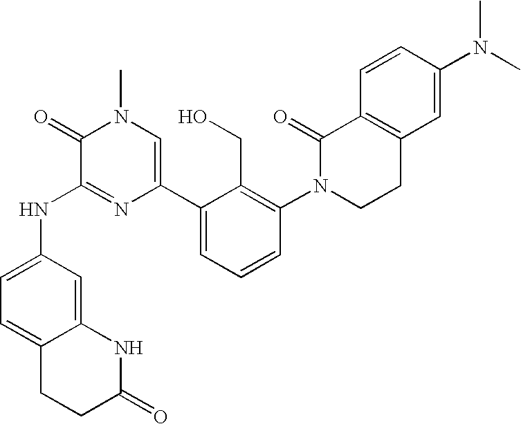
N(C1=NC(C2=CC=CC(N3CCC4=C(C3=O)C=CC(N(C)C)=C4)=C2CO)=CN(C)C1=O)C1=CC=C2C(=C1)NC(=O)CC2
